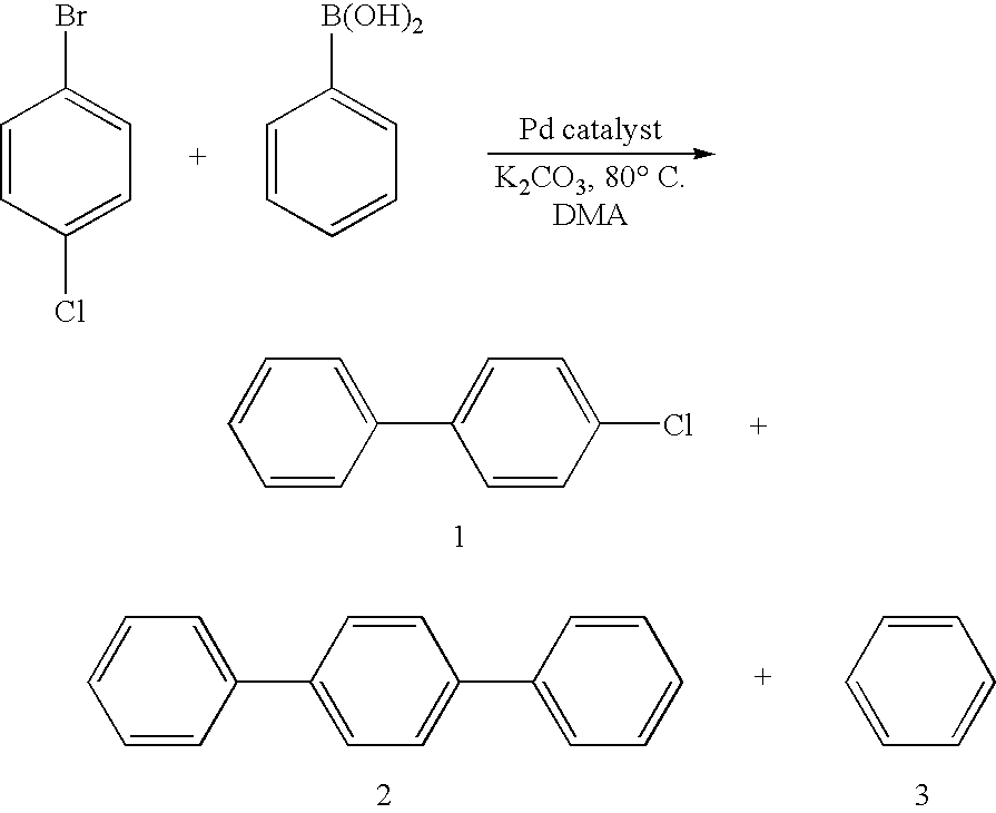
C1=CC(Cl)=CC=C1Br.C1=CC=CC=C1[B(OH)2].C1(C2=CC=C(Cl)C=C2)=CC=CC=C1.C1(C2=CC=C(C3=CC=CC=C3)C=C2)=CC=CC=C1.C1=CC=CC=C1
